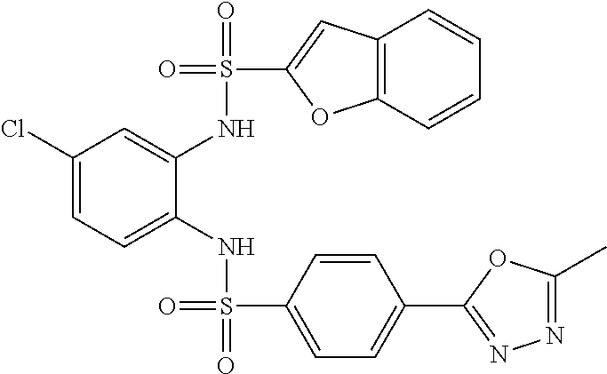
C1(Cl)=CC=C(NS(=O)(C2=CC=C(C3=NN=C(C)O3)C=C2)=O)C(NS(=O)(C2=CC3=C(O2)C=CC=C3)=O)=C1
